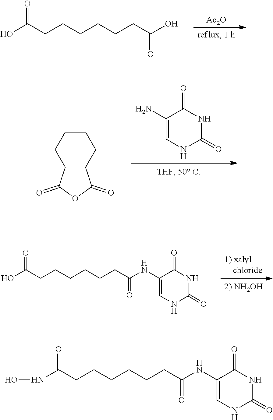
OC(CCCCCCC(O)=O)=O.[Ac2O].C1CCCC(=O)OC(=O)CC1.C1(N)=CNC(=O)NC1=O.OC(CCCCCCC(NC1=CNC(=O)NC1=O)=O)=O.N(C(CCCCCCC(NC1=CNC(=O)NC1=O)=O)=O)O
